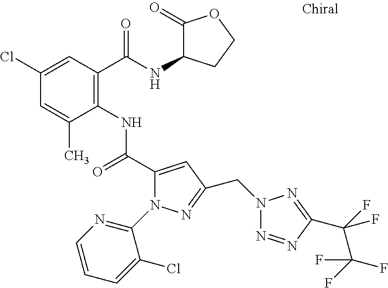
C1(Cl)=CC(C(=O)NC2C(=O)OCC2)=C(NC(=O)C2=CC(CN3N=NC(C(C(F)(F)F)(F)F)=N3)=NN2C2=NC=CC=C2Cl)C(C)=C1
